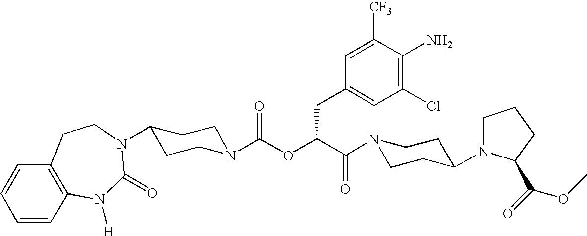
N1(C(C(OC(N2CCC(N3C(=O)N([H])C4=C(C=CC=C4)CC3)CC2)=O)CC2=CC(Cl)=C(N)C([CF3])=C2)=O)CCC(N2CCCC2C(=O)OC)CC1
